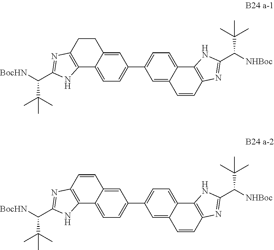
C1=C2C(=CC=C1C1=CC=C3C(=C1)C=CC1=C3NC(C(C(C)(C)C)[NHBoc])=N1)C1=C(CC2)N=C(C(C(C)(C)C)[BocHN])N1.C1=C2C(=CC=C1C1=CC=C3C(=C1)C=CC1=C3NC(C(C(C)(C)C)[NHBoc])=N1)C1=C(C=C2)N=C(C(C(C)(C)C)[BocHN])N1
